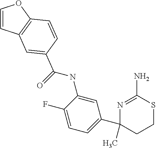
C1(C2(C)CCSC(N)=N2)=CC=C(F)C(NC(=O)C2=CC3=C(OC=C3)C=C2)=C1
